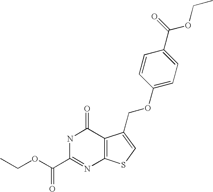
C12=C(SC=C1COC1=CC=C(C(OCC)=O)C=C1)N=C(C(OCC)=O)NC2=O
